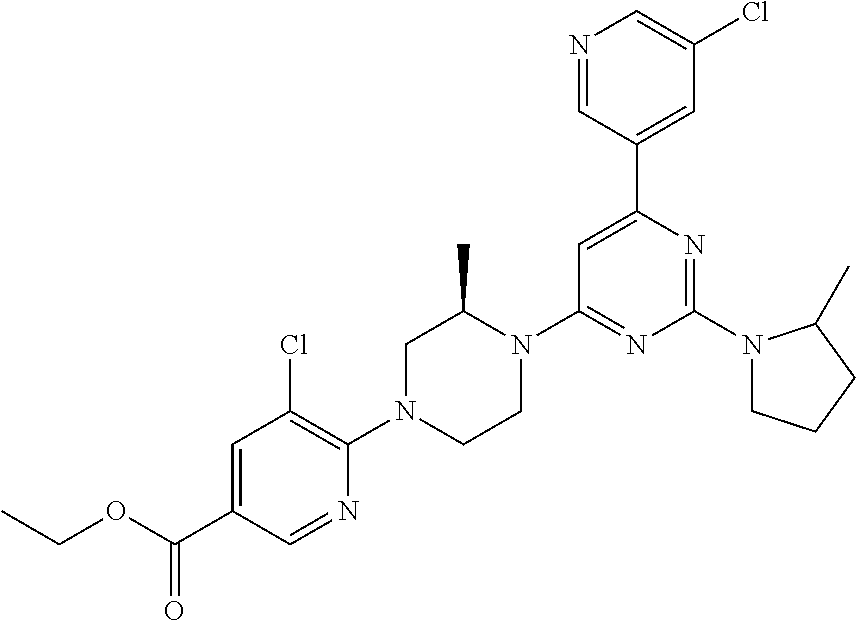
C1=C(C(OCC)=O)C=NC(N2CCN(C3=NC(N4CCCC4C)=NC(C4=CC(Cl)=CN=C4)=C3)C(C)C2)=C1Cl
